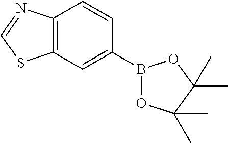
C12=C(C=C(B3OC(C)(C)C(C)(C)O3)C=C1)SC=N2
